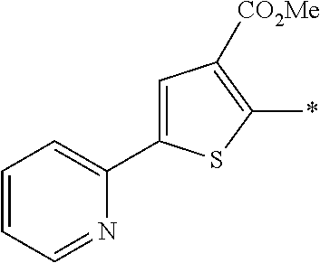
C1=C(C2=CC=CC=N2)SC(*)=C1[CO2Me]
